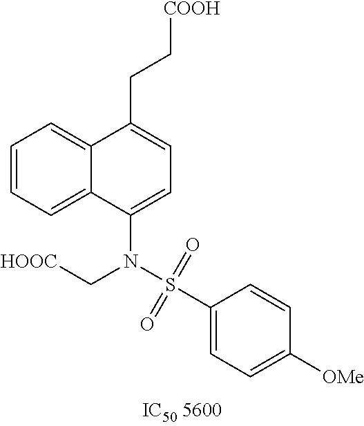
C(C1=CC=C(N(S(C2=CC=C([OMe])C=C2)(=O)=O)C[HOOC])C2=CC=CC=C12)C[COOH]
